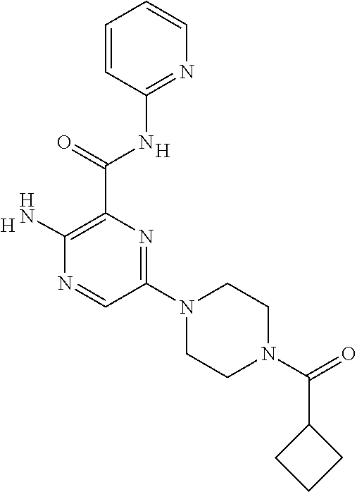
[H].C(C1=C(N)N=CC(N2CCN(C(=O)C3CCC3)CC2)=N1)(=O)NC1=NC=CC=C1.[H]
